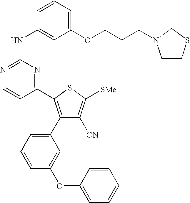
C1=CC(NC2=NC=CC(C3=C(C4=CC=CC(OC5=CC=CC=C5)=C4)C([CN])=C([SMe])S3)=N2)=CC(OCCCN2CCSC2)=C1
